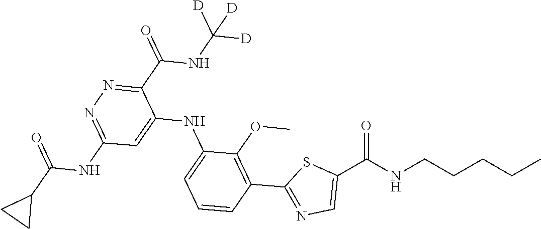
C1=CC=C(NC2=CC(NC(C3CC3)=O)=NN=C2C(=O)NC([D])([D])[D])C(OC)=C1C1=NC=C(C(NCCCCC)=O)S1
